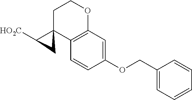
[HO2C]C1C2(CCOC3=C2C=CC(OCC2=CC=CC=C2)=C3)C1
